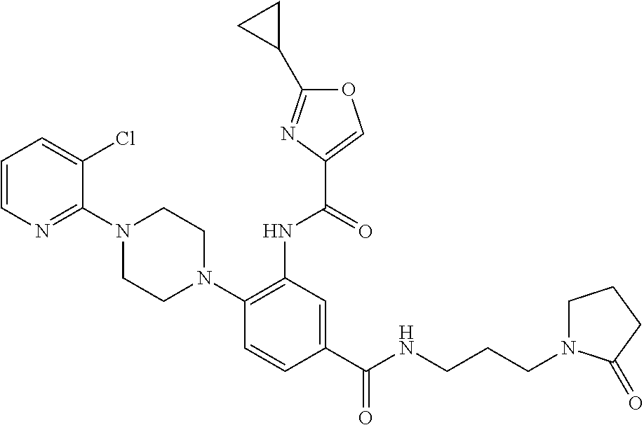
C1=CC=C(Cl)C(N2CCN(C3=C(NC(=O)C4=COC(C5CC5)=N4)C=C(C(NCCCN4CCCC4=O)=O)C=C3)CC2)=N1
